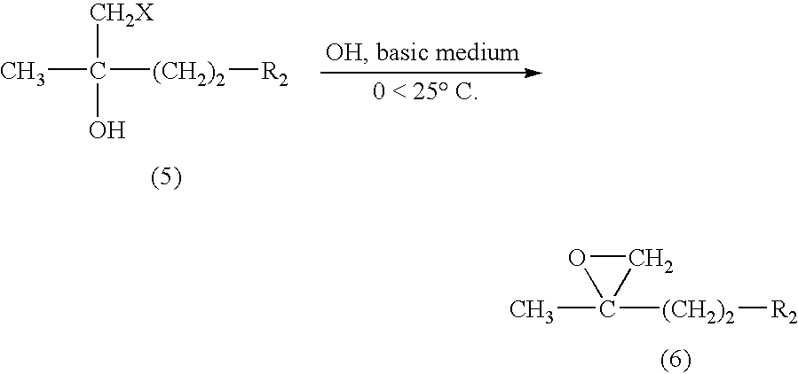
CC1([(CH2)2][R2])CO1.CC([(CH2)2][R2])(O)[CH2X]
